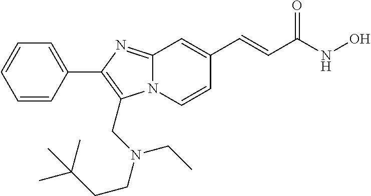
N12C(=NC(C3=CC=CC=C3)=C1CN(CCC(C)(C)C)CC)C=C(C=CC(NO)=O)C=C2
